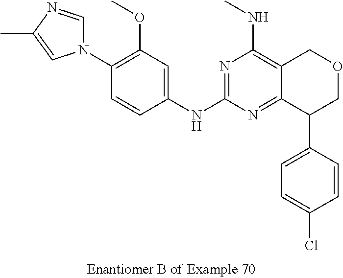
C1(N2C=NC(C)=C2)=C(OC)C=C(NC2=NC(NC)=C3C(=N2)C(C2=CC=C(Cl)C=C2)COC3)C=C1
